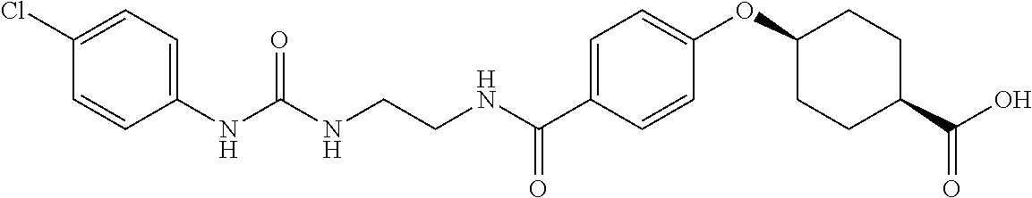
C1(Cl)=CC=C(NC(NCCNC(C2=CC=C(OC3CCC(C(O)=O)CC3)C=C2)=O)=O)C=C1
